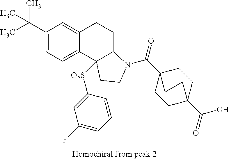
C(C1=CC=C2C(=C1)CCC1C2([O2S]C2=CC(F)=CC=C2)CCN1C(=O)C12CCC(C(O)=O)(CC1)CC2)(C)(C)C
